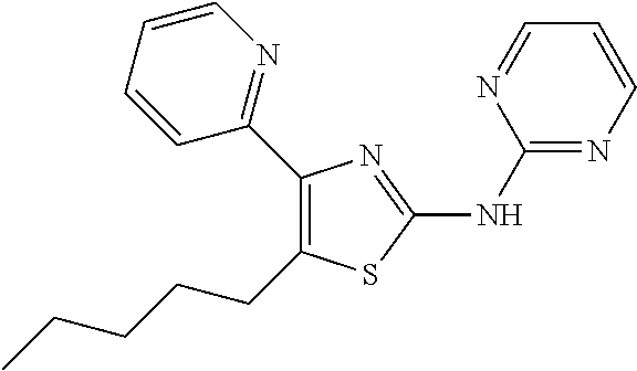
C1(NC2=NC(C3=NC=CC=C3)=C(CCCCC)S2)=NC=CC=N1
